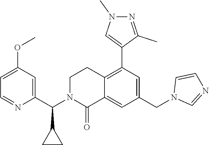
C1(C(N2C(=O)C3=CC(CN4C=NC=C4)=CC(C4=CN(C)N=C4C)=C3CC2)C2CC2)=CC(OC)=CC=N1
